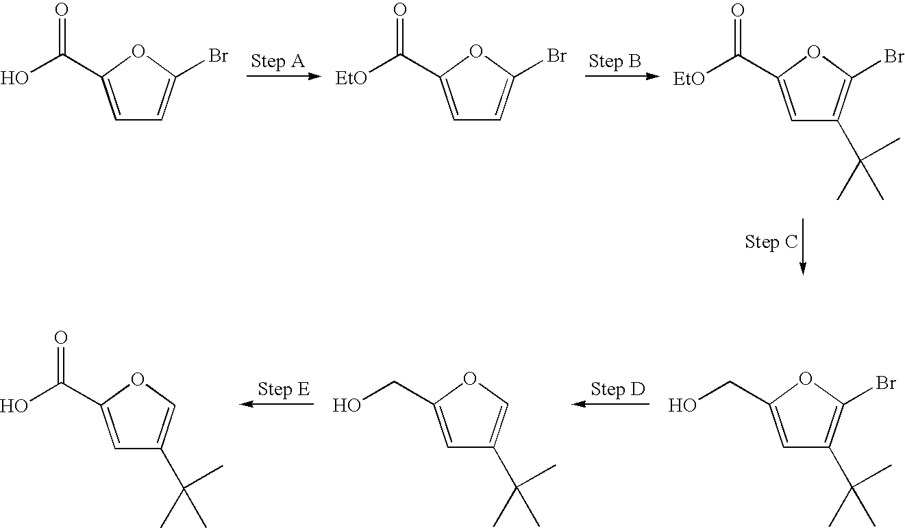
C1=C(C(O)=O)OC(Br)=C1.C1=C(C([EtO])=O)OC(Br)=C1.C1=C(C([EtO])=O)OC(Br)=C1C(C)(C)C.C1=C(CO)OC(Br)=C1C(C)(C)C.C1=C(CO)OC=C1C(C)(C)C.C1=C(C(O)=O)OC=C1C(C)(C)C
